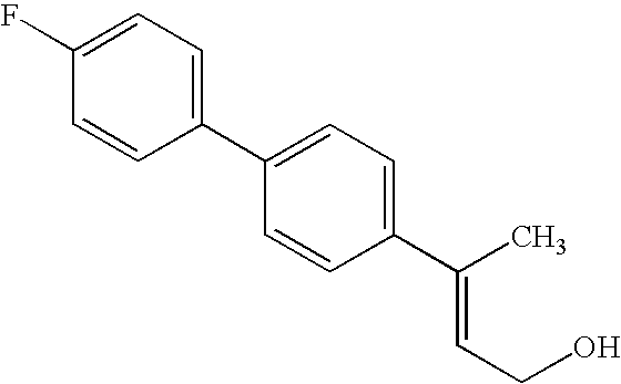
C1(F)=CC=C(C2=CC=C(C(C)=CCO)C=C2)C=C1
